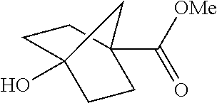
OC12CCC(C([OMe])=O)(CC1)C2
